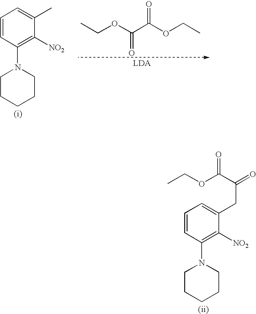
C1=CC(N2CCCCC2)=C([NO2])C(C)=C1.C(OC(C(OCC)=O)=O)C.C1=CC(N2CCCCC2)=C([NO2])C(CC(=O)C(OCC)=O)=C1
